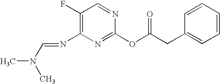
C1(F)=C(N=CN(C)C)N=C(OC(CC2=CC=CC=C2)=O)N=C1
